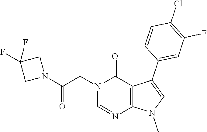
N1(CC(N2CC(F)(F)C2)=O)C=NC2=C(C(C3=CC(F)=C(Cl)C=C3)=CN2C)C1=O
